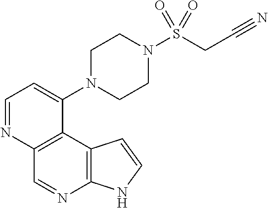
C1=NC2=C(C(N3CCN(S(CC#N)(=O)=O)CC3)=C1)C1=C(N=C2)NC=C1
